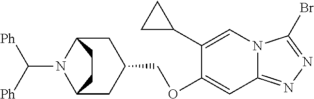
C1(C2CC2)=CN2C(=NN=C2Br)C=C1OCC1CC2N(C([Ph])[Ph])C(C1)CC2
